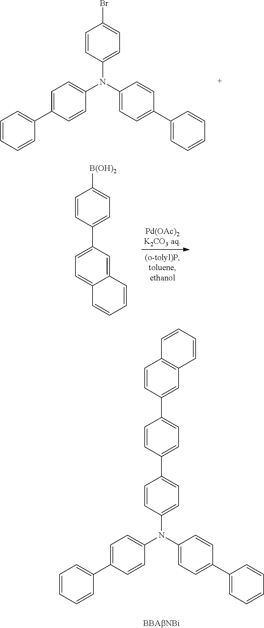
C1=CC(N(C2=CC=C(C3=CC=CC=C3)C=C2)C2=CC=C(C3=CC=CC=C3)C=C2)=CC=C1Br.C1=CC(C2=CC=C3C(=C2)C=CC=C3)=CC=C1[B(OH)2].C1=CC(N(C2=CC=C(C3=CC=CC=C3)C=C2)C2=CC=C(C3=CC=CC=C3)C=C2)=CC=C1C1=CC=C(C2=CC3=C(C=C2)C=CC=C3)C=C1
